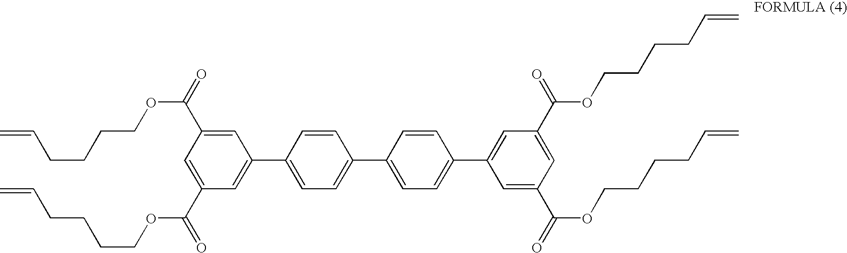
C1=C(C(=O)OCCCCC=C)C=C(C(=O)OCCCCC=C)C=C1C1=CC=C(C2=CC=C(C3=CC(C(=O)OCCCCC=C)=CC(C(=O)OCCCCC=C)=C3)C=C2)C=C1
